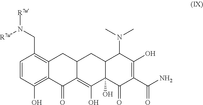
C1=CC(O)=C2C(=C1CN([R7u])[R7u])CC1C(=C(O)C3(O)C(C1)C(N(C)C)C(O)=C(C(N)=O)C3=O)C2=O
